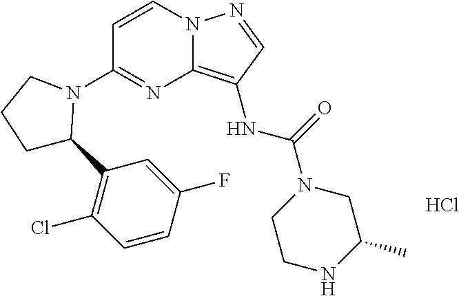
N12C(=C(NC(N3CCNC(C)C3)=O)C=N1)N=C(N1C(C3=C(Cl)C=CC(F)=C3)CCC1)C=C2.Cl
